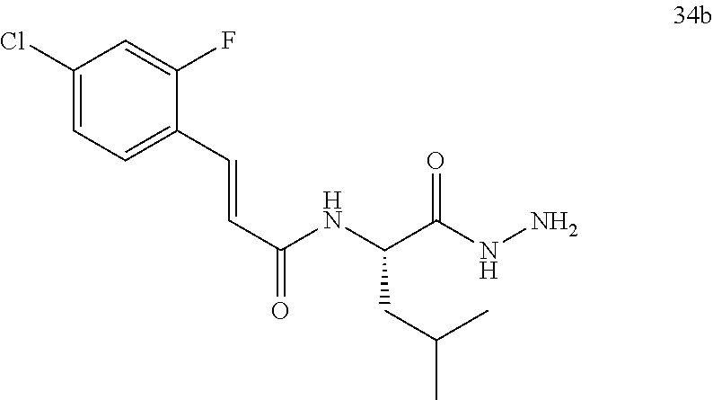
C(C(NN)=O)(NC(C=CC1=CC=C(Cl)C=C1F)=O)CC(C)C
